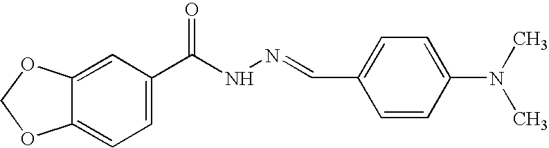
C1=C2C(=CC=C1C(NN=CC1=CC=C(N(C)C)C=C1)=O)OCO2
